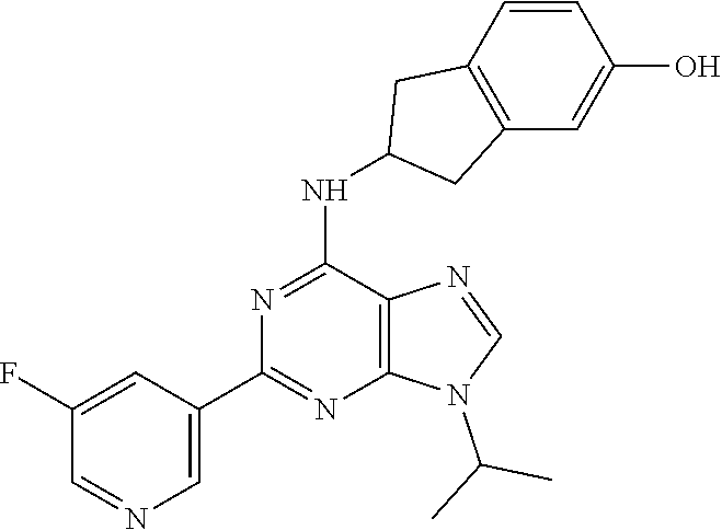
C1=C(C2=NC3=C(C(NC4CC5=C(C4)C=CC(O)=C5)=N2)N=CN3C(C)C)C=C(F)C=N1
